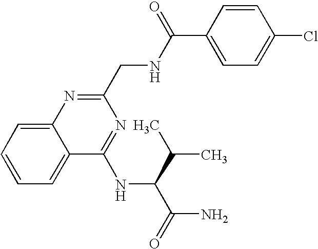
C1=CC=C2C(=C1)N=C(CNC(C1=CC=C(Cl)C=C1)=O)N=C2NC(C(C)C)C(=O)N
